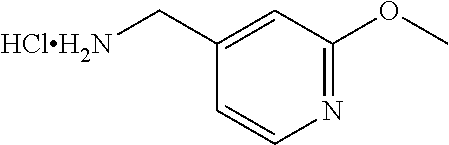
C1=CN=C(OC)C=C1C[HClH2N]
